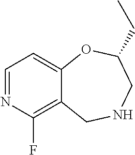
C12=C(F)N=CC=C1OC(CC)CNC2
